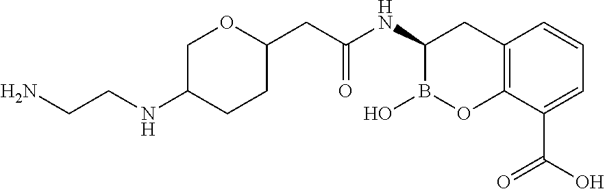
C1C(NCCN)CCC(CC(NC2B(O)OC3=C(C2)C=CC=C3C(O)=O)=O)O1
